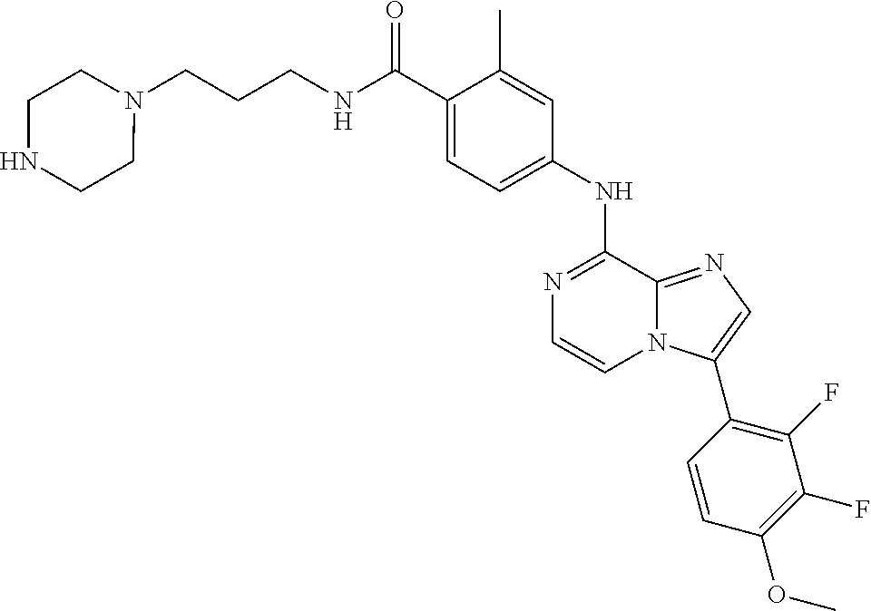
N1=C(NC2=CC=C(C(NCCCN3CCNCC3)=O)C(C)=C2)C2=NC=C(C3=C(F)C(F)=C(OC)C=C3)N2C=C1
